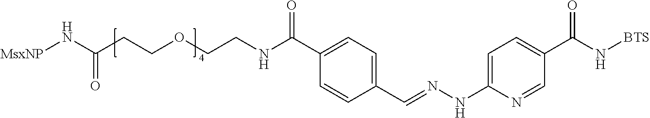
C1(C(NCCOCCC(N[MsxNP])=O)=O)=CC=C(C=NNC2=CC=C(C(N[BTS])=O)C=N2)C=C1
